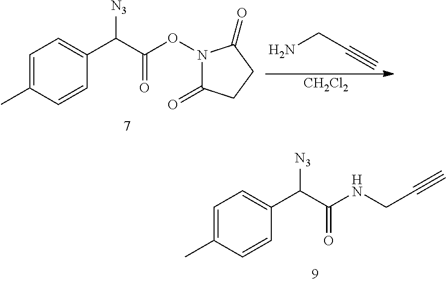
C1=C(C)C=CC(C(C(ON2C(=O)CCC2=O)=O)[N3])=C1.NCC#C.[CH2Cl2].C1=C(C)C=CC(C(C(NCC#C)=O)[N3])=C1
